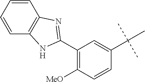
C1(C2=NC3=C(N2)C=CC=C3)=C([MeO])C=CC(C(C)(C)C)=C1
